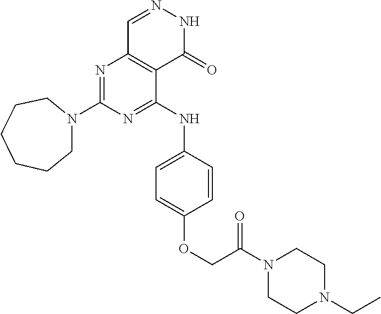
N1=C(N2CCCCCC2)N=C(NC2=CC=C(OCC(N3CCN(CC)CC3)=O)C=C2)C2=C1C=NNC2=O
